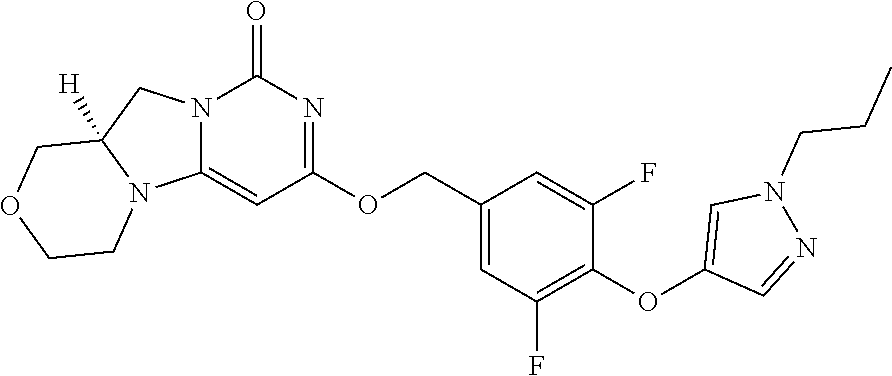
C1(OC2=C(F)C=C(COC3=NC(=O)N4C(=C3)N3C([H])(C4)COCC3)C=C2F)=CN(CCC)N=C1
